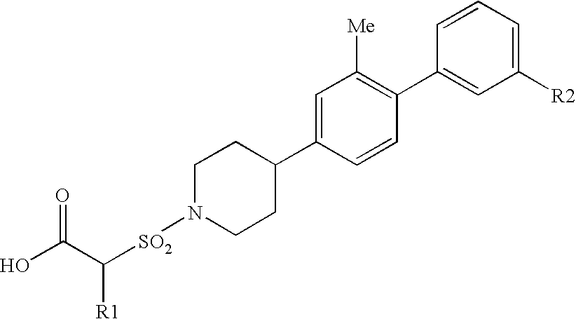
OC(C([SO2]N1CCC(C2=CC([Me])=C(C3=CC([R2])=CC=C3)C=C2)CC1)[R1])=O
